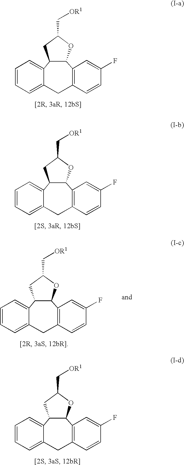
C1=CC=C2C(=C1)C1C(OC(C[OR1])C1)C1=C(C2)C=CC(F)=C1.C1=CC=C2C(=C1)C1C(OC(C[OR1])C1)C1=C(C2)C=CC(F)=C1.C1=CC=C2C(=C1)C1C(OC(C[OR1])C1)C1=C(C2)C=CC(F)=C1.C1=CC=C2C(=C1)C1C(OC(C[OR1])C1)C1=C(C2)C=CC(F)=C1
